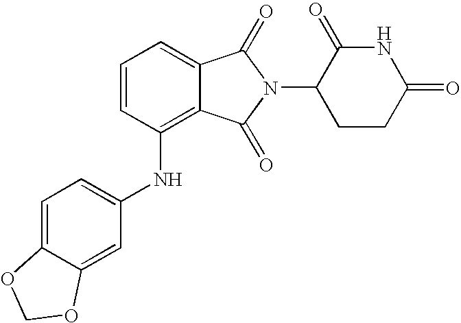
N(C1=C2C(=CC=C1)C(=O)N(C1CCC(=O)NC1=O)C2=O)C1=CC=C2C(=C1)OCO2
